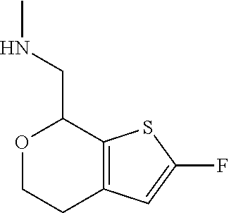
O1CCC2=C(SC(F)=C2)C1CNC
